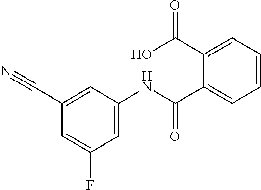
C1=CC=C(C(=O)O)C(C(=O)NC2=CC(F)=CC(C#N)=C2)=C1
